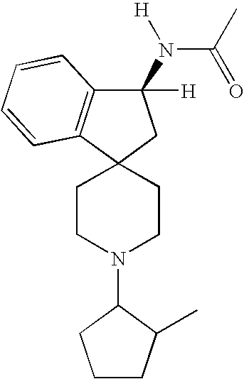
C1CN(C2CCCC2C)CCC12CC(N(C(C)=O)[H])([H])C1=C2C=CC=C1
